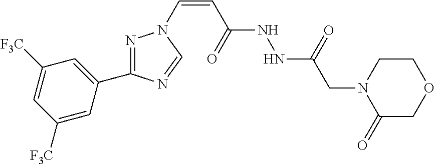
C1([F3C])=CC([F3C])=CC(C2=NN(C=CC(NNC(CN3CCOCC3=O)=O)=O)C=N2)=C1
